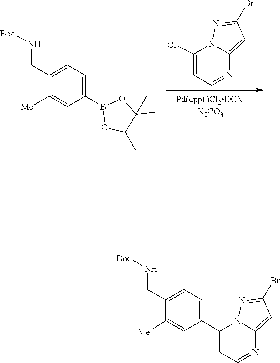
C1=C2N=CC=C(Cl)N2N=C1Br.B1(C2=CC=C(CN[Boc])C([Me])=C2)OC(C)(C)C(C)(C)O1.C1=C2N=CC=C(C3=CC=C(CN[Boc])C([Me])=C3)N2N=C1Br
